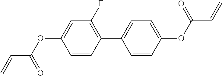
C1=CC(C2=CC=C(OC(C=C)=O)C=C2)=C(F)C=C1OC(C=C)=O
